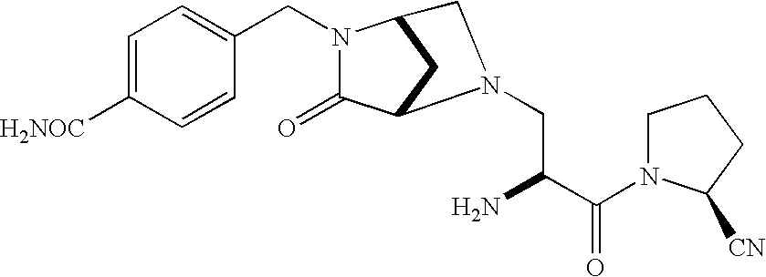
C1=C([H2NOC])C=CC(CN2C(=O)C3CC2CN3CC(C(N2C([CN])CCC2)=O)N)=C1
